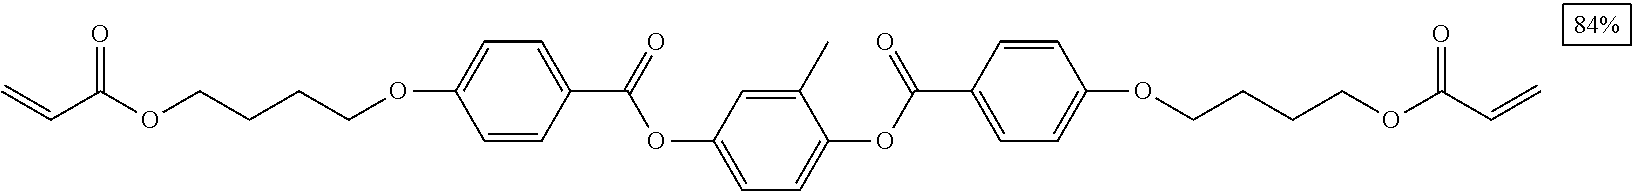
C1=CC(C(=O)OC2=CC=C(OC(C3=CC=C(OCCCCOC(C=C)=O)C=C3)=O)C(C)=C2)=CC=C1OCCCCOC(C=C)=O
